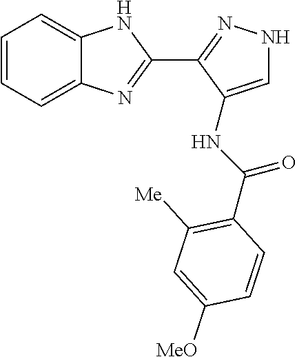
C1=CC=C2C(=C1)NC(C1=NNC=C1NC(=O)C1=C([Me])C=C([MeO])C=C1)=N2
